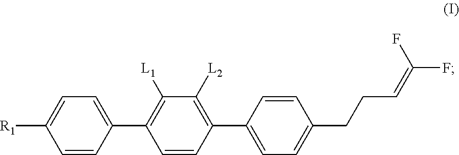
C1=CC(C2=C([L1])C([L2])=C(C3=CC=C(CCC=C(F)F)C=C3)C=C2)=CC=C1[R1]
